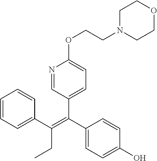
C1=CC=C(C(CC)=C(C2=CC=C(OCCN3CCOCC3)N=C2)C2=CC=C(O)C=C2)C=C1
